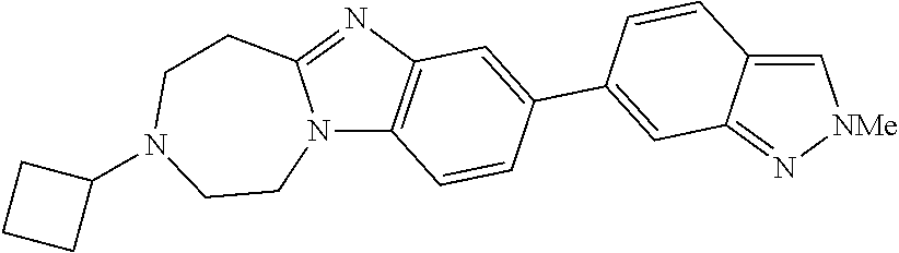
C1CN2C(=NC3=C2C=CC(C2=CC4=N[NMe]C=C4C=C2)=C3)CCN1C1CCC1
